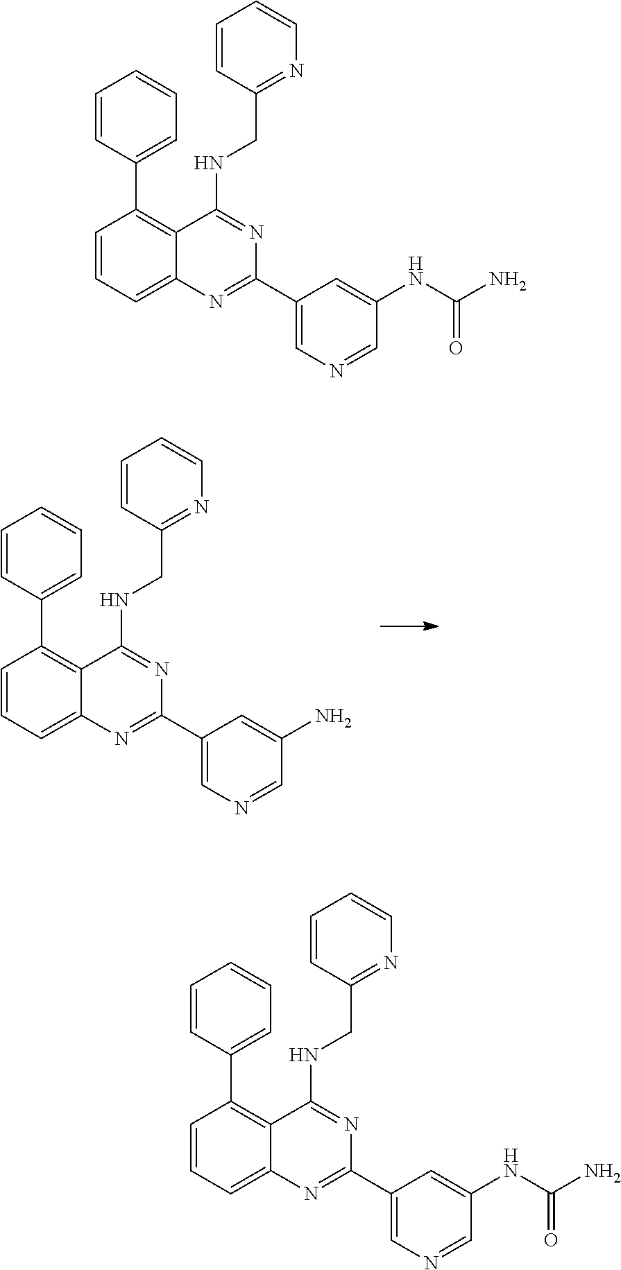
C1=CC=C2C(=C1C1=CC=CC=C1)C(NCC1=NC=CC=C1)=NC(C1=CN=CC(N)=C1)=N2.C1=CC=C2C(=C1C1=CC=CC=C1)C(NCC1=NC=CC=C1)=NC(C1=CN=CC(NC(=O)N)=C1)=N2.C1=CC=C2C(=C1C1=CC=CC=C1)C(NCC1=NC=CC=C1)=NC(C1=CN=CC(NC(=O)N)=C1)=N2
